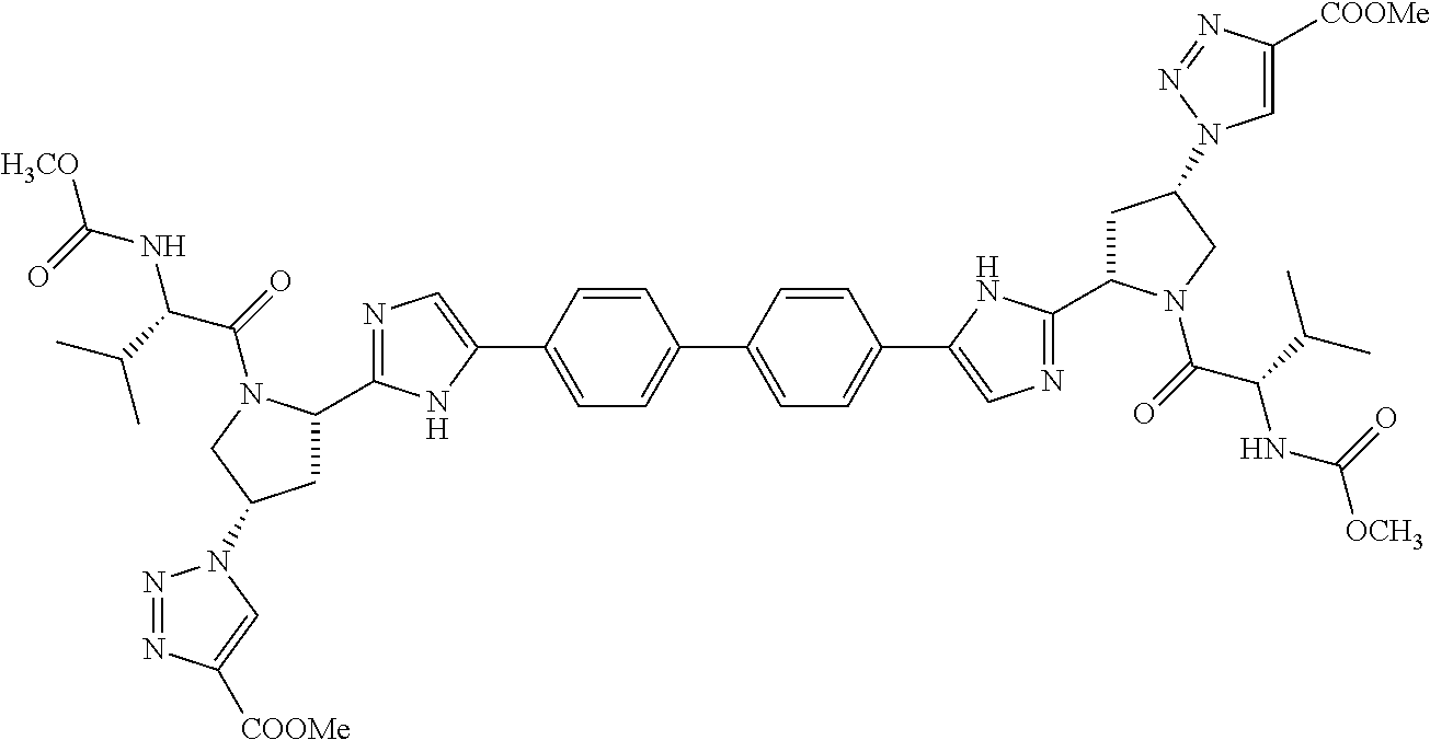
C1=C(C2=CN=C(C3CC(N4N=NC([COOMe])=C4)CN3C(C(C(C)C)NC(=O)[H3CO])=O)N2)C=CC(C2=CC=C(C3=CN=C(C4CC(N5C=C([COOMe])N=N5)CN4C(C(C(C)C)NC(=O)[OCH3])=O)N3)C=C2)=C1
